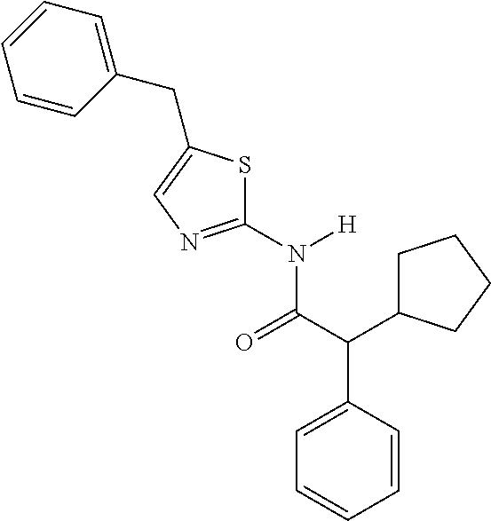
C1(N([H])C(C(C2CCCC2)C2=CC=CC=C2)=O)=NC=C(CC2=CC=CC=C2)S1
